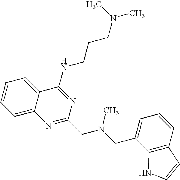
C12=CC=CC=C1C(NCCCN(C)C)=NC(CN(CC1=CC=CC3=C1NC=C3)C)=N2
